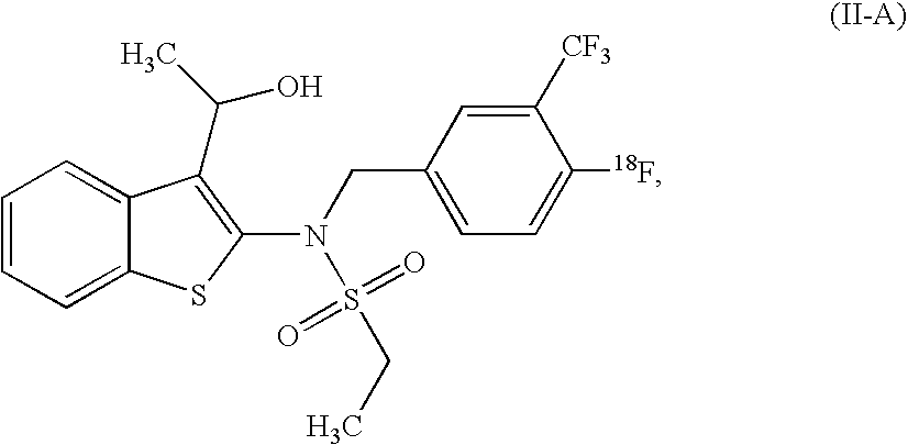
C1=CC=C2C(=C1)C(C(C)O)=C(N(CC1=CC=C([18F])C([CF3])=C1)S(=O)(=O)CC)S2
